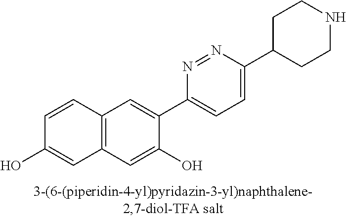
C1=CC2=C(C=C1O)C=C(O)C(C1=CC=C(C3CCNCC3)N=N1)=C2
